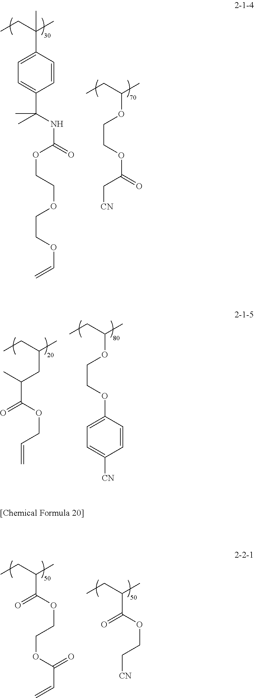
CCC(C)OCCOC(C[CN])=O.CCC(C)(C1=CC=C(C(C)(NC(=O)OCCOCCOC=C)C)C=C1)C.CCC(C)OCCOC1=CC=C([CN])C=C1.CCC(C)CC(C(OCC=C)=O)C.CCC(C)C(=O)OCCOC(C=C)=O.CCC(C)C(=O)OCC[CN]
